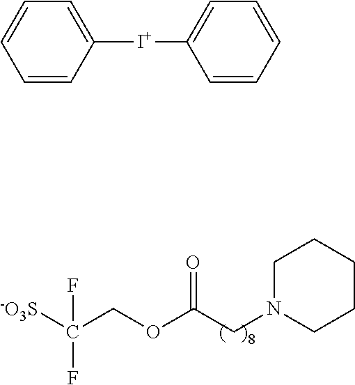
[-O3S]C(COC(CN1CCCCC1)=O)(F)F.C1=CC([I+]C2=CC=CC=C2)=CC=C1
